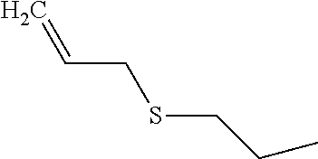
C(C)CSCC=C
